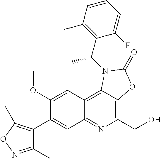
C1(OC)=CC2=C3C(=C(CO)N=C2C=C1C1=C(C)ON=C1C)OC(=O)N3C(C1=C(C)C=CC=C1F)C
